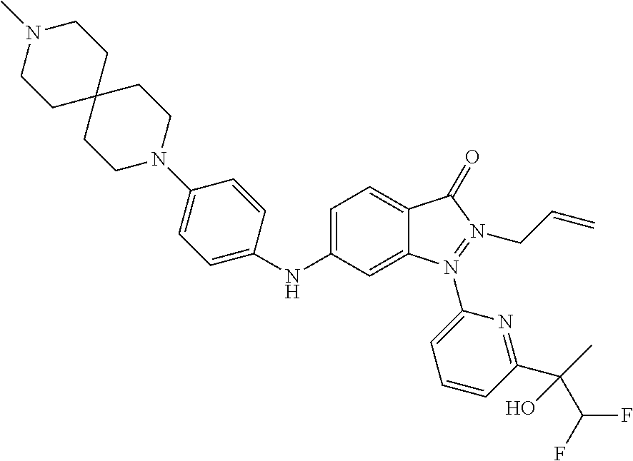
C1=C(NC2=CC=C3C(=C2)N(C2=CC=CC(C(C(F)F)(C)O)=N2)=N(CC=C)C3=O)C=CC(N2CCC3(CC2)CCN(C)CC3)=C1
